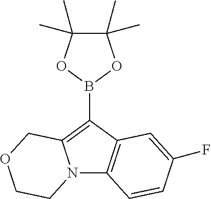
N12C3=C(C(B4OC(C)(C)C(C)(C)O4)=C1COCC2)C=C(F)C=C3
